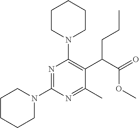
C1CCCN(C2=NC(N3CCCCC3)=C(C(C(=O)OC)CCC)C(C)=N2)C1
